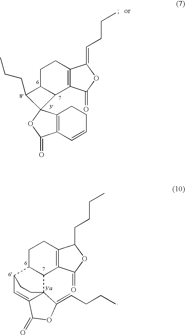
C12=C(C(=O)OC1CCCC)C1C(CC2)C2C=C3C1(CC2)C(=CCCC)OC3=O.C1C2C(CCC)C3(C2C2=C(C1)C(=CCCC)OC2=O)C1=C(C(=O)O3)C=CCC1
